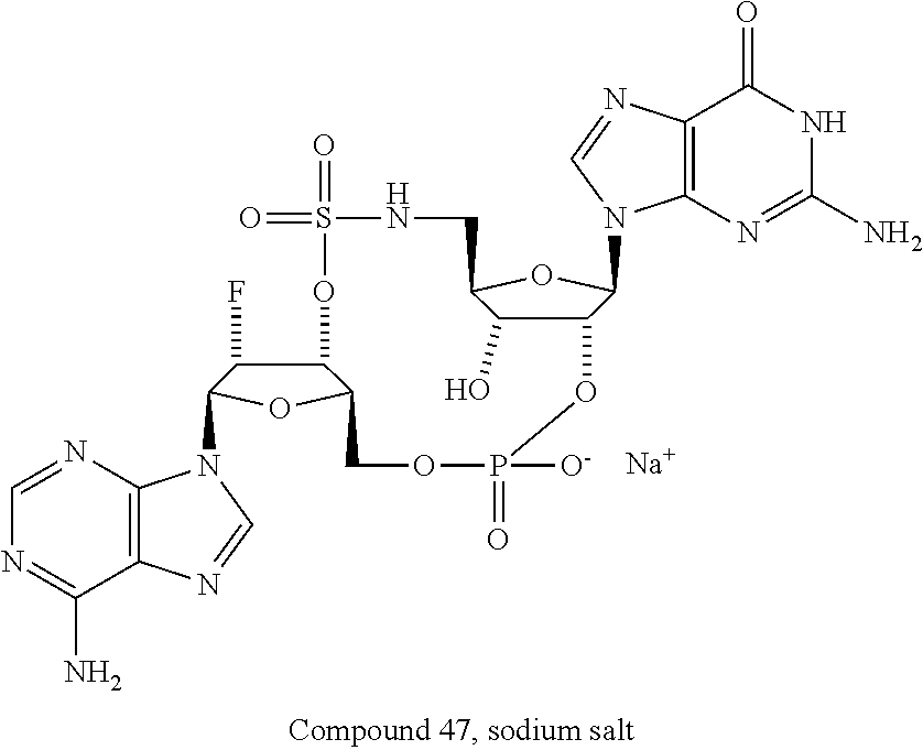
C12=C(N=C(N)NC1=O)N(C1C3C(O)C(O1)CNS(=O)(=O)OC1C(F)C(N4C5=C(C(N)=NC=N5)N=C4)OC1COP(=O)([O-])O3)C=N2.[Na]
